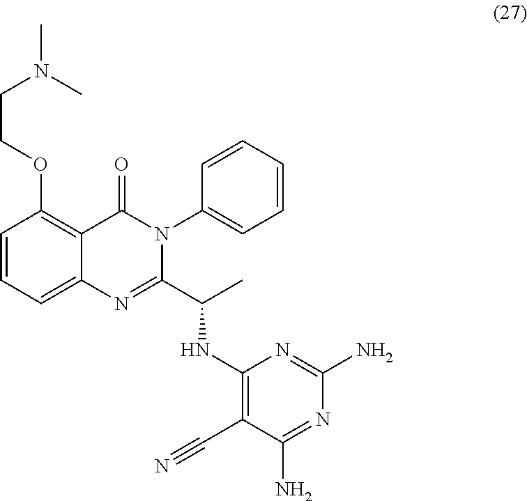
CN(C)CCOC1=C2C(=CC=C1)N=C(C(C)NC1=C(C#N)C(N)=NC(N)=N1)N(C1=CC=CC=C1)C2=O
